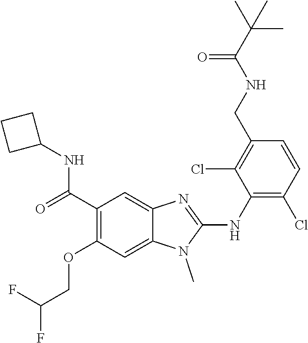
C1(C(=O)NC2CCC2)=C(OCC(F)F)C=C2C(=C1)N=C(NC1=C(Cl)C=CC(CNC(C(C)(C)C)=O)=C1Cl)N2C
